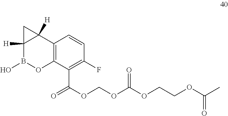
C12=C(C(C(OCOC(OCCOC(C)=O)=O)=O)=C(F)C=C1)OB(O)C1([H])C2([H])C1
